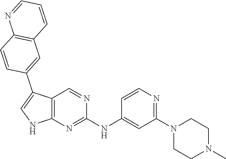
C12=C(N=C(NC3=CC(N4CCN(C)CC4)=NC=C3)N=C1)NC=C2C1=CC2=C(C=C1)N=CC=C2
